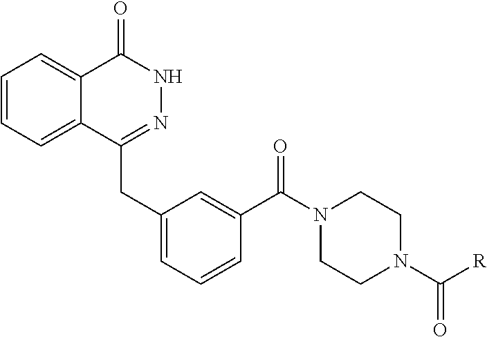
C1=CC=C2C(=C1)C(=O)NN=C2CC1=CC=CC(C(N2CCN(C([R])=O)CC2)=O)=C1
